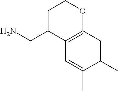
C1=C(C)C(C)=CC2=C1C(CN)CCO2
